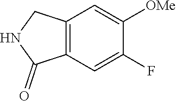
C12=C(C=C(F)C([OMe])=C1)C(=O)NC2
